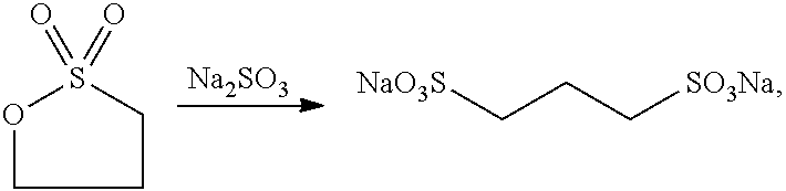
[Na2SO3].[NaO3S]CCC[SO3Na].O1CCCS1(=O)=O
